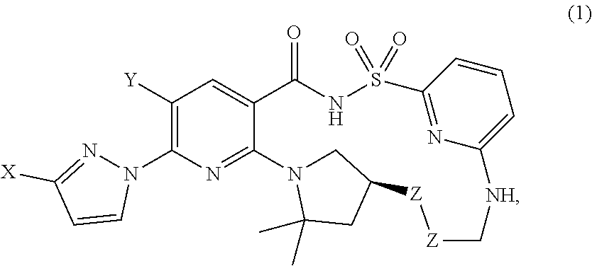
C1([Y])=C(N2N=C([X])C=C2)N=C2C(=C1)C(=O)NS(=O)(=O)C1=NC(=CC=C1)[NH]C[Z][Z]C1CN2C(C)(C)C1
